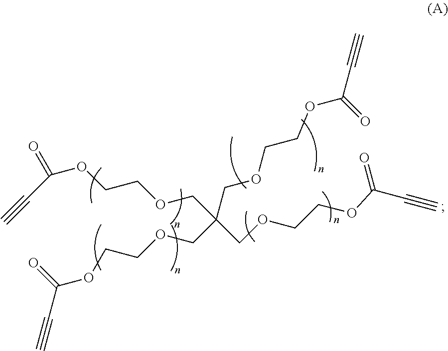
C(OCCOC(C#C)=O)C(COCCOC(C#C)=O)(COCCOC(C#C)=O)COCCOC(C#C)=O
